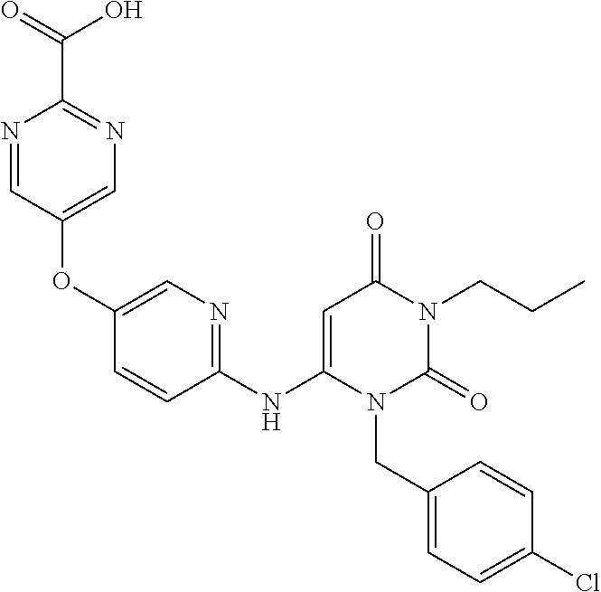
N1=CC(OC2=CN=C(NC3=CC(=O)N(CCC)C(=O)N3CC3=CC=C(Cl)C=C3)C=C2)=CN=C1C(=O)O
